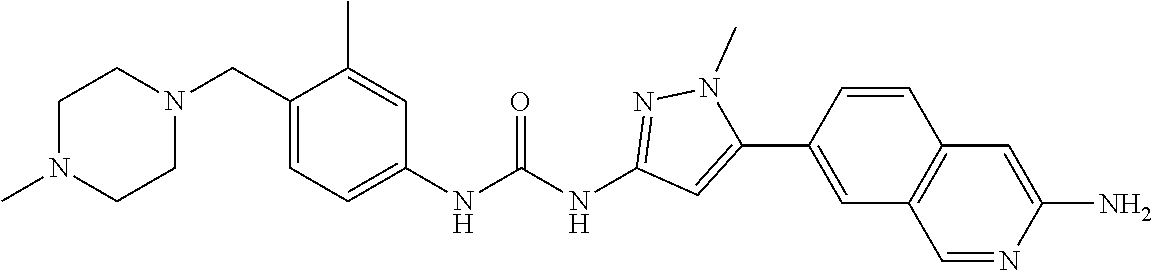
N1(C)CCN(CC2=CC=C(NC(NC3=NN(C)C(C4=CC5=C(C=C4)C=C(N)N=C5)=C3)=O)C=C2C)CC1
